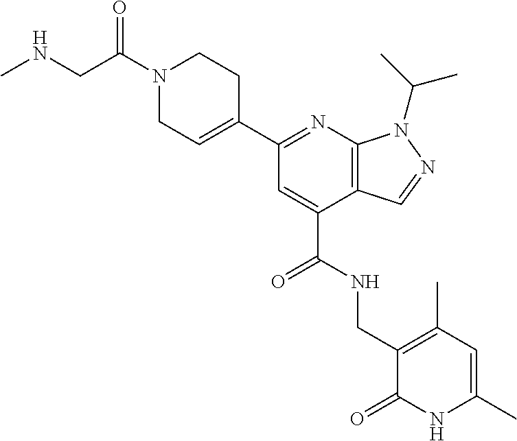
C1(C2=NC3=C(C(C(NCC4=C(C)C=C(C)NC4=O)=O)=C2)C=NN3C(C)C)=CCN(C(CNC)=O)CC1
